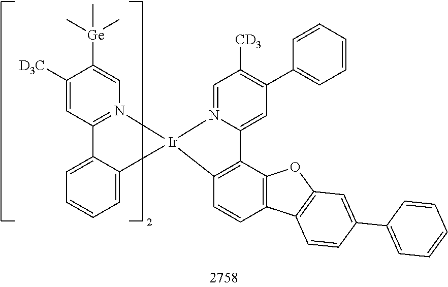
C1(C2=CC=CC=C2)=C([CD3])C=N2C(=C1)C1=C([Ir]23N2=C(C=C([D3C])C([Ge](C)(C)C)=C2)C2=CC=CC=C23)C=CC2=C1OC1=C2C=CC(C2=CC=CC=C2)=C1
